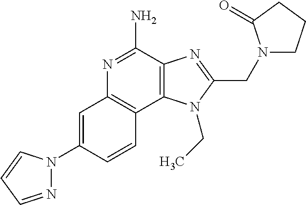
C1=C(N2N=CC=C2)C=CC2=C1N=C(N)C1=C2N(CC)C(CN2CCCC2=O)=N1
